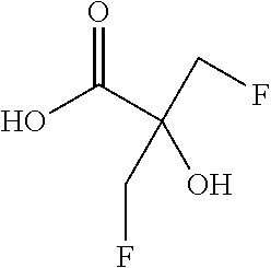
OC(C(CF)(CF)O)=O
